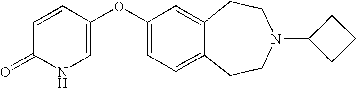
C1(=O)NC=C(OC2=CC=C3C(=C2)CCN(C2CCC2)CC3)C=C1
